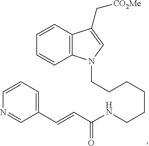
C12=C(C=CC=C1)C(C[CO2Me])=CN2CCCCCCNC(C=CC1=CC=CN=C1)=O
